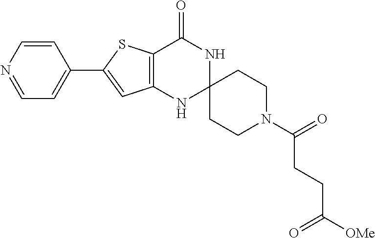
C12=C(NC3(NC1=O)CCN(C(CCC([OMe])=O)=O)CC3)C=C(C1=CC=NC=C1)S2
